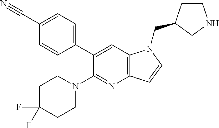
C1(C#N)=CC=C(C2=CC3=C(N=C2N2CCC(F)(F)CC2)C=CN3CC2CCNC2)C=C1
